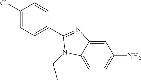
C12=CC(N)=CC=C1N(CC)C(C1=CC=C(Cl)C=C1)=N2
